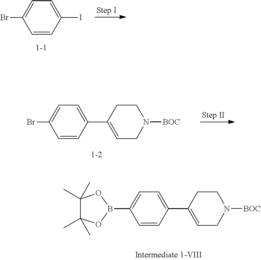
C1=CC(C2=CCN([BOC])CC2)=CC=C1B1OC(C)(C)C(C)(C)O1.C1=CC(I)=CC=C1Br.C1=CC(C2=CCN([BOC])CC2)=CC=C1Br
